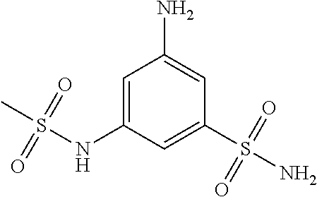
C1=C(NS(=O)(=O)C)C=C(S(N)(=O)=O)C=C1N
